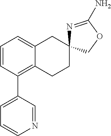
C12=C(C3=CC=CN=C3)C=CC=C1CC1(CC2)N=C(N)OC1
